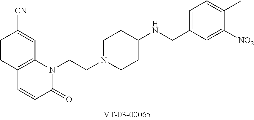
C12=C(C=C([CN])C=C1)N(CCN1CCC(NCC3=CC=C(C)C([NO2])=C3)CC1)C(=O)C=C2
